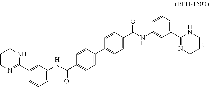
C1CN=C(C2=CC(NC(C3=CC=C(C4=CC=C(C(NC5=CC(C6=NCCCN6)=CC=C5)=O)C=C4)C=C3)=O)=CC=C2)NC1
